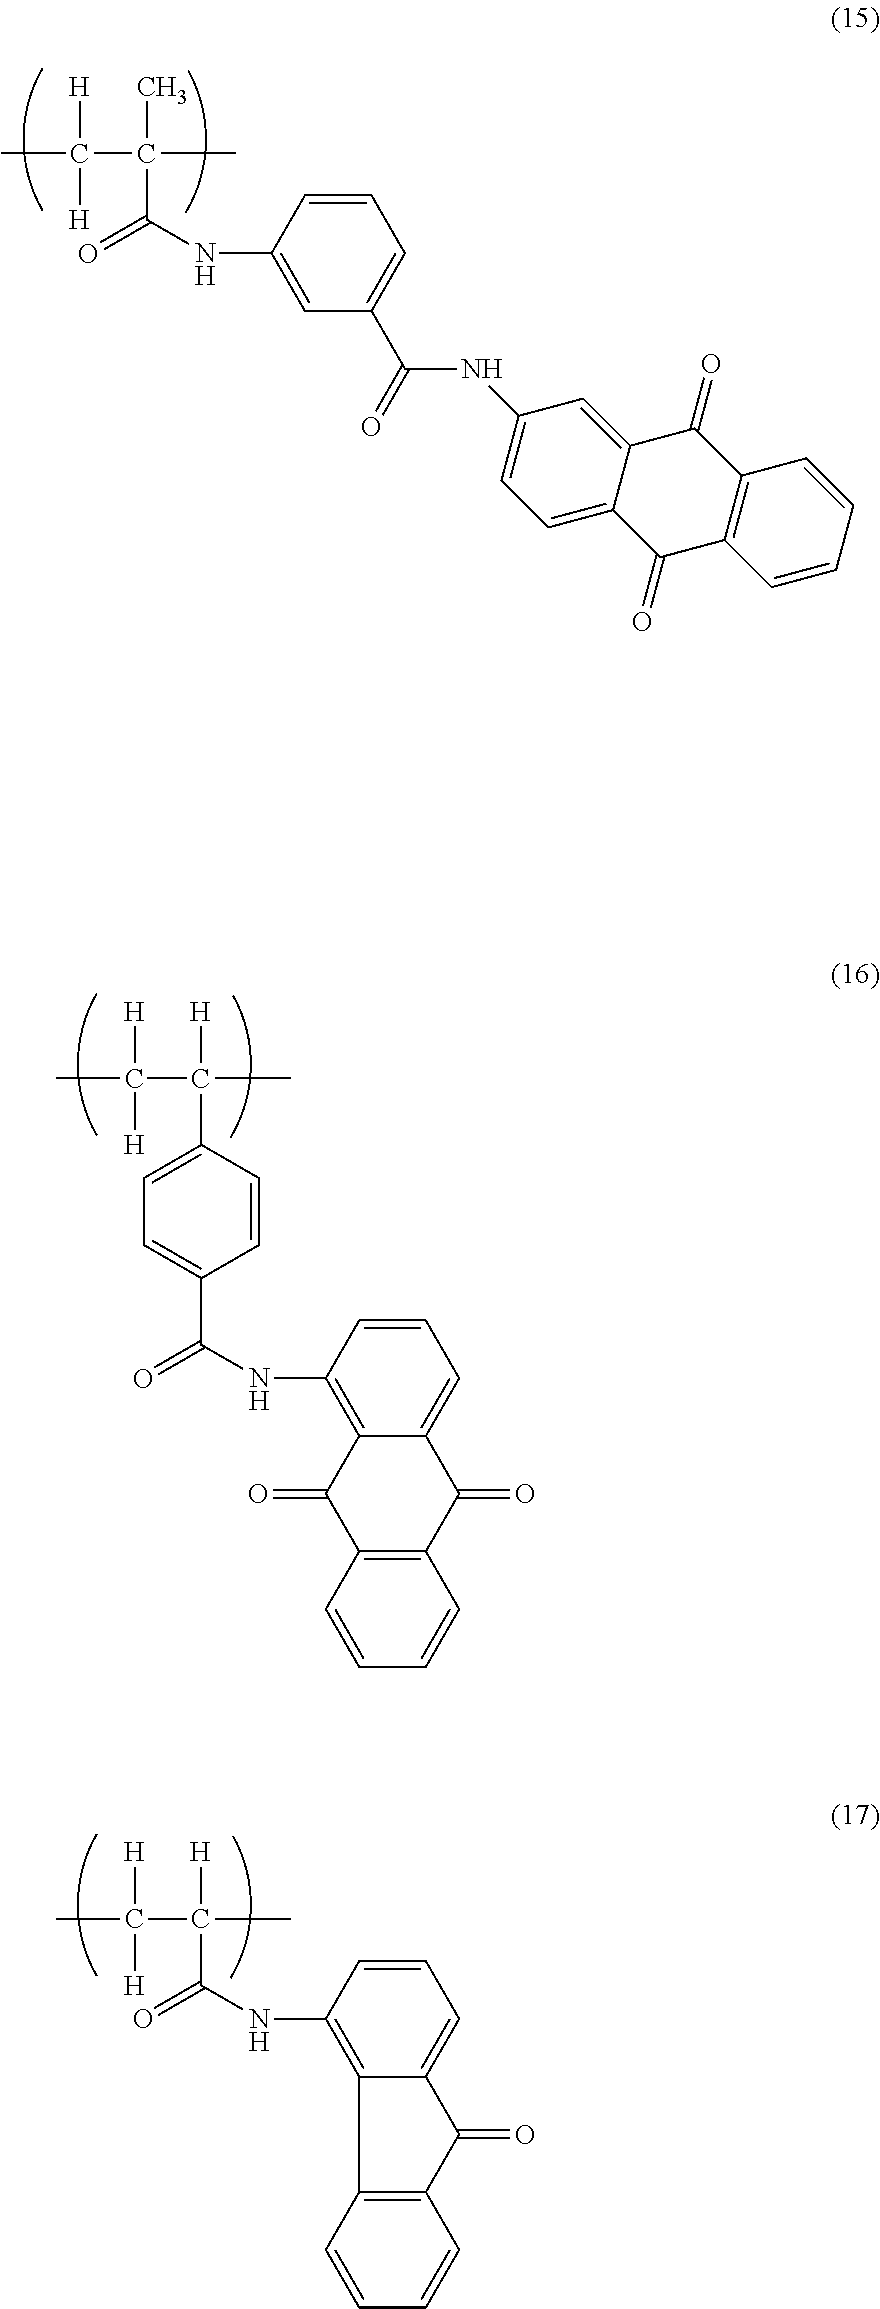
CC([H])(C([H])(C)C1=CC=C(C(=O)NC2=C3C(=CC=C2)C(=O)C2=C(C3=O)C=CC=C2)C=C1)[H].CC([H])(C([H])(C)C(=O)NC1=C2C(=CC=C1)C(=O)C1=C2C=CC=C1)[H].CC([H])(C(C)(C)C(=O)NC1=CC(C(=O)NC2=CC=C3C(=C2)C(=O)C2=C(C3=O)C=CC=C2)=CC=C1)[H]
